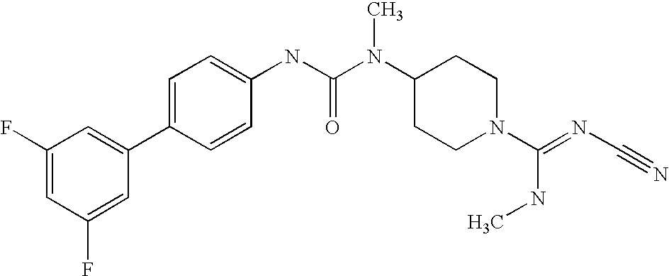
C1=C(F)C=C(C2=CC=C(NC(N(C3CCN(C(=NC#N)NC)CC3)C)=O)C=C2)C=C1F
